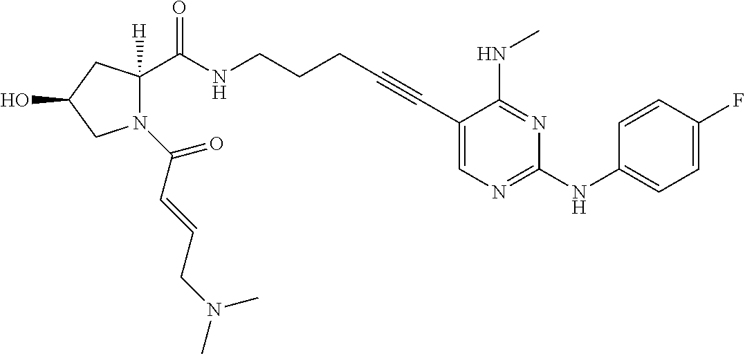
N1(C(C=CCN(C)C)=O)C(C(NCCCC#CC2=CN=C(NC3=CC=C(F)C=C3)N=C2NC)=O)([H])CC(O)C1
